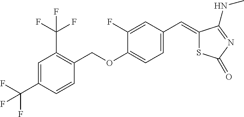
C1=C(C(F)(F)F)C=CC(COC2=CC=C(C=C3SC(=O)N=C3NC)C=C2F)=C1C(F)(F)F
